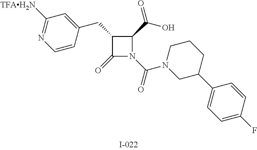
C1=C(F)C=CC(C2CCCN(C(=O)N3C(=O)C(CC4=CC([TFAH2N])=NC=C4)C3C(O)=O)C2)=C1
